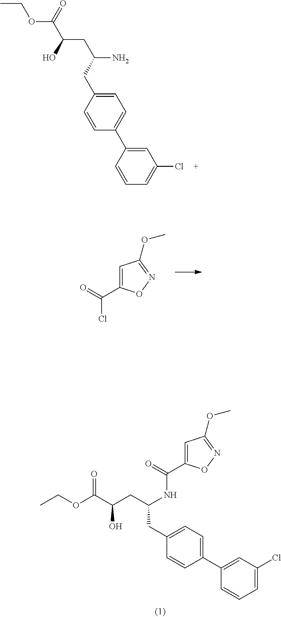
O(C(C(O)CC(N)CC1=CC=C(C2=CC(Cl)=CC=C2)C=C1)=O)CC.C1=C(C(=O)Cl)ON=C1OC.C1=C(C(=O)NC(CC(C(OCC)=O)O)CC2=CC=C(C3=CC(Cl)=CC=C3)C=C2)ON=C1OC
